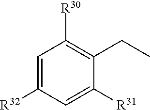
C1=C([R32])C=C([R31])C(CC)=C1[R30]
